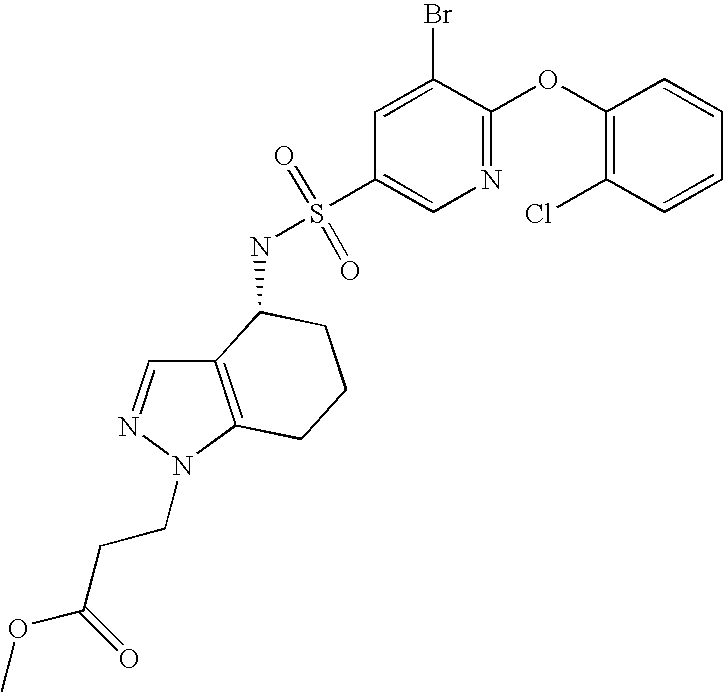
C12=C(N(CCC(OC)=O)N=C1)CCCC2NS(=O)(=O)C1=CN=C(OC2=C(Cl)C=CC=C2)C(Br)=C1
